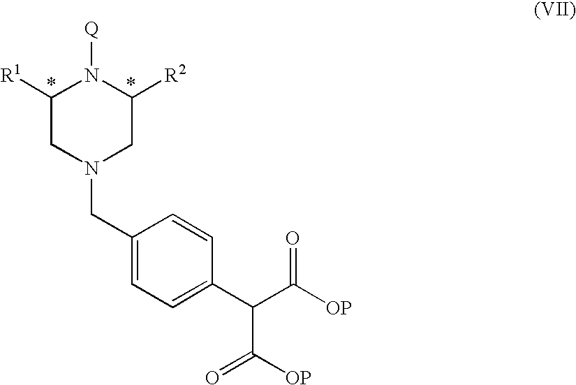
C1([R1])CN(CC2=CC=C(C(C([OP])=O)C([OP])=O)C=C2)CC([R2])N1[Q]
